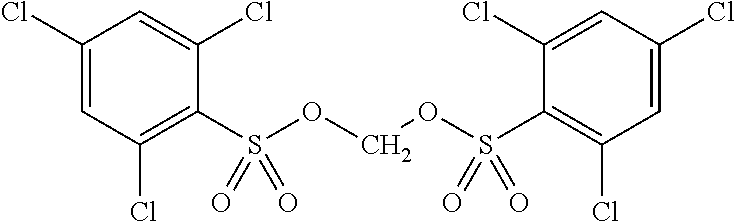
C1(Cl)=CC(Cl)=C(S(OCOS(C2=C(Cl)C=C(Cl)C=C2Cl)(=O)=O)(=O)=O)C(Cl)=C1
